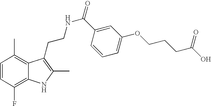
C1=CC(F)=C2C(=C1C)C(CCNC(=O)C1=CC(OCCCC(O)=O)=CC=C1)=C(C)N2
